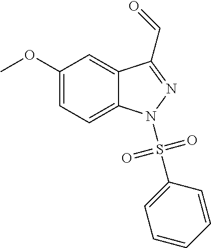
C1(OC)=CC=C2C(=C1)C(C=O)=NN2S(C1=CC=CC=C1)(=O)=O
